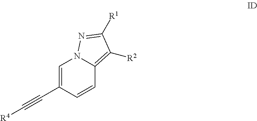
[R4]C#CC1=CN2C(=C([R2])C([R1])=N2)C=C1
